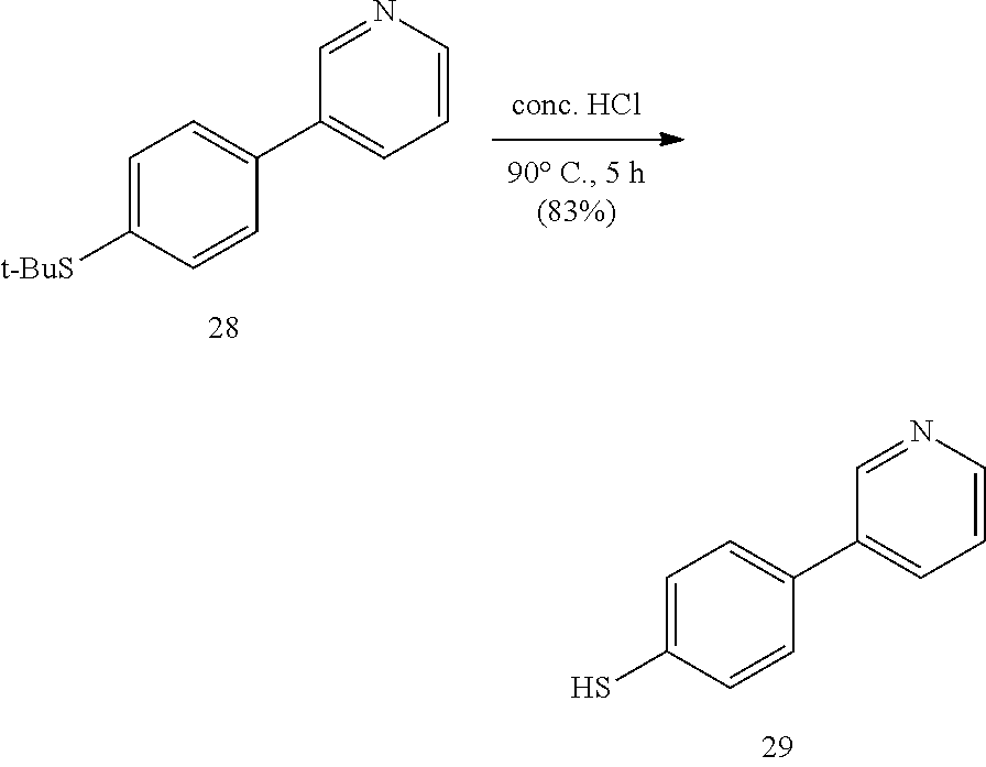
C1=C(S)C=CC(C2=CC=CN=C2)=C1.C1=C([t-BuS])C=CC(C2=CC=CN=C2)=C1
